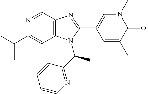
C1(C(C)C)=CC2=C(C=N1)N=C(C1=CN(C)C(=O)C(C)=C1)N2C(C1=NC=CC=C1)C
